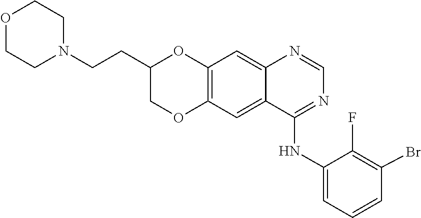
C1=NC2=CC3=C(OCC(CCN4CCOCC4)O3)C=C2C(NC2=CC=CC(Br)=C2F)=N1
